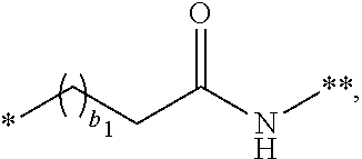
O=C(N[**])CC*
